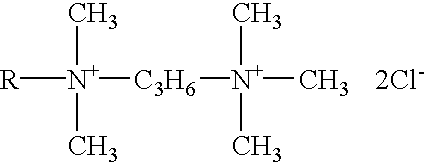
[R][N+]([C3H6][N+](C)(C)C)(C)C.[2Cl-]
